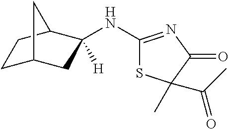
C1C2CC(NC3=NC(=O)C(C)(C(C)=O)S3)([H])C(C1)C2
